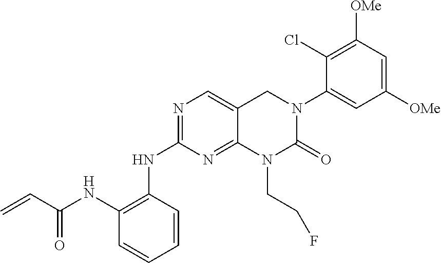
C1(NC2=C(NC(C=C)=O)C=CC=C2)=NC=C2C(=N1)N(CCF)C(=O)N(C1=CC([OMe])=CC([OMe])=C1Cl)C2
